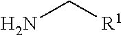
[R1]CN
